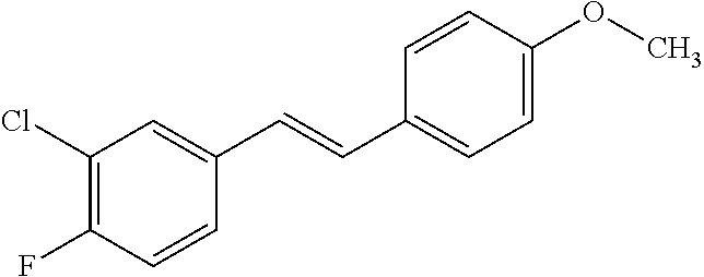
C1(C=CC2=CC=C(OC)C=C2)=CC(Cl)=C(F)C=C1
